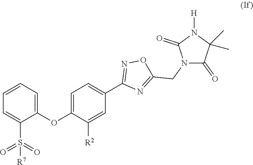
S(=O)(=O)([R7])C1=CC=CC=C1OC1=CC=C(C2=NOC(CN3C(=O)C(C)(C)N([H])C3=O)=N2)C=C1[R2]
